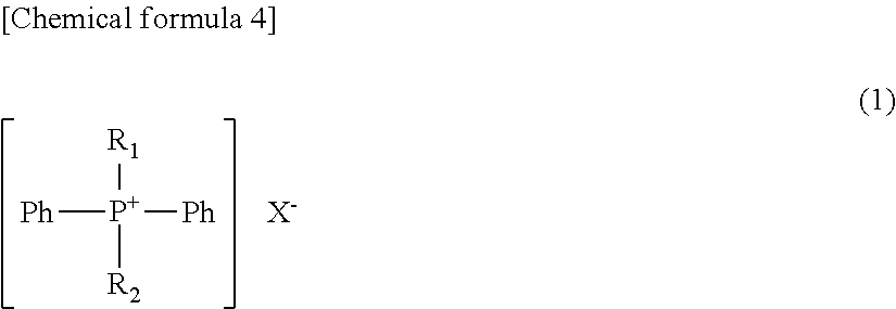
[P+]([Ph])([Ph])([R1])[R2].[X-]
